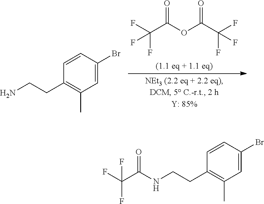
O=C(OC(C(F)(F)F)=O)C(F)(F)F.C1=C(Br)C=CC(CCN)=C1C.C1=C(Br)C=CC(CCNC(C(F)(F)F)=O)=C1C
